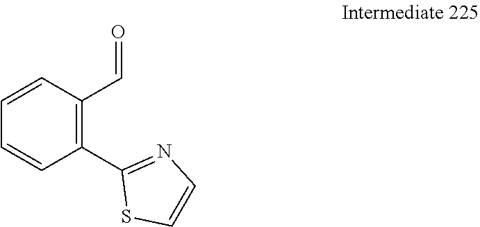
C1=CC(C2=NC=CS2)=C(C=O)C=C1
